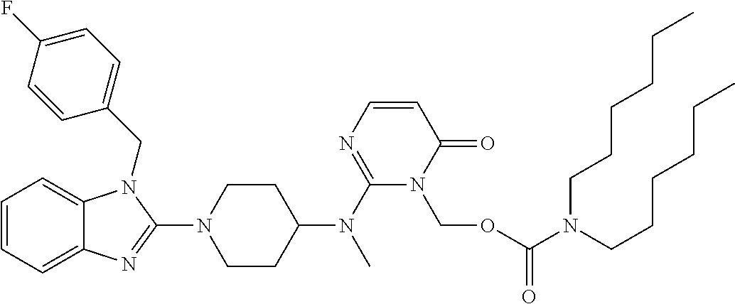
C1=CC=C2C(=C1)N(CC1=CC=C(F)C=C1)C(N1CCC(N(C3=NC=CC(=O)N3COC(N(CCCCCC)CCCCCC)=O)C)CC1)=N2
